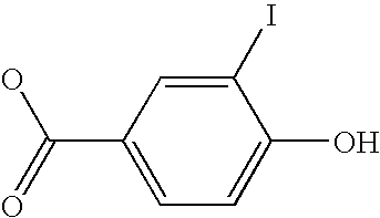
C1(I)=CC(C(O)=O)=CC=C1O
